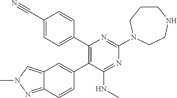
C1(C#N)=CC=C(C2=C(C3=CC4=CN(C)N=C4C=C3)C(NC)=NC(N3CCCNCC3)=N2)C=C1
